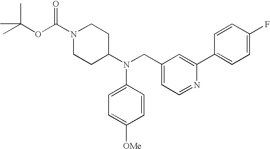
O(C(C)(C)C)C(N1CCC(N(CC2=CC=NC(C3=CC=C(F)C=C3)=C2)C2=CC=C([OMe])C=C2)CC1)=O
